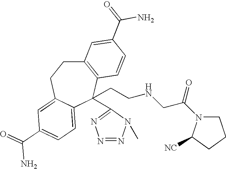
C12=C(C(CCNCC(=O)N3CCCC3[CN])(C3=NN=NN3C)C3=CC=C(C(=O)N)C=C3CC1)C=CC(C(=O)N)=C2
